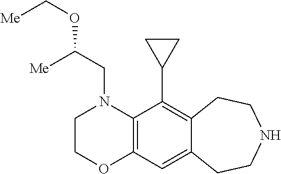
C(N1CCOC2=C1C(C1CC1)=C1C(=C2)CCNCC1)C(OC[Me])[Me]
